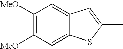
C1(C)=CC2=CC([MeO])=C([MeO])C=C2S1
